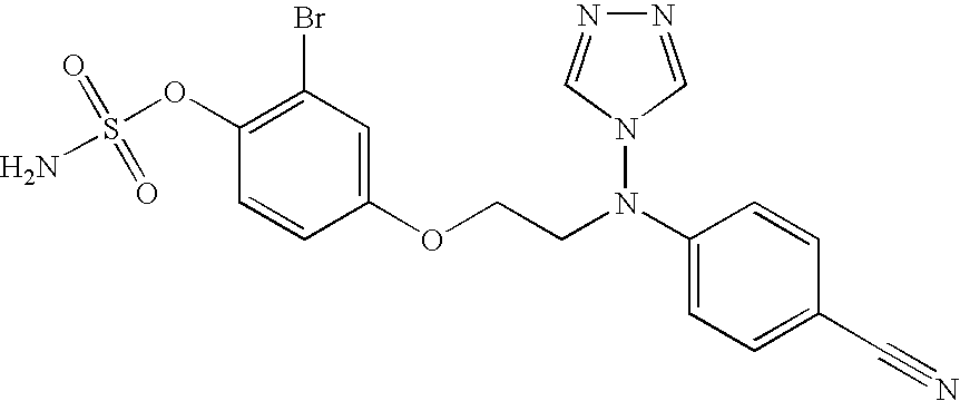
C1(OS(N)(=O)=O)=C(Br)C=C(OCCN(C2=CC=C(C#N)C=C2)N2C=NN=C2)C=C1
